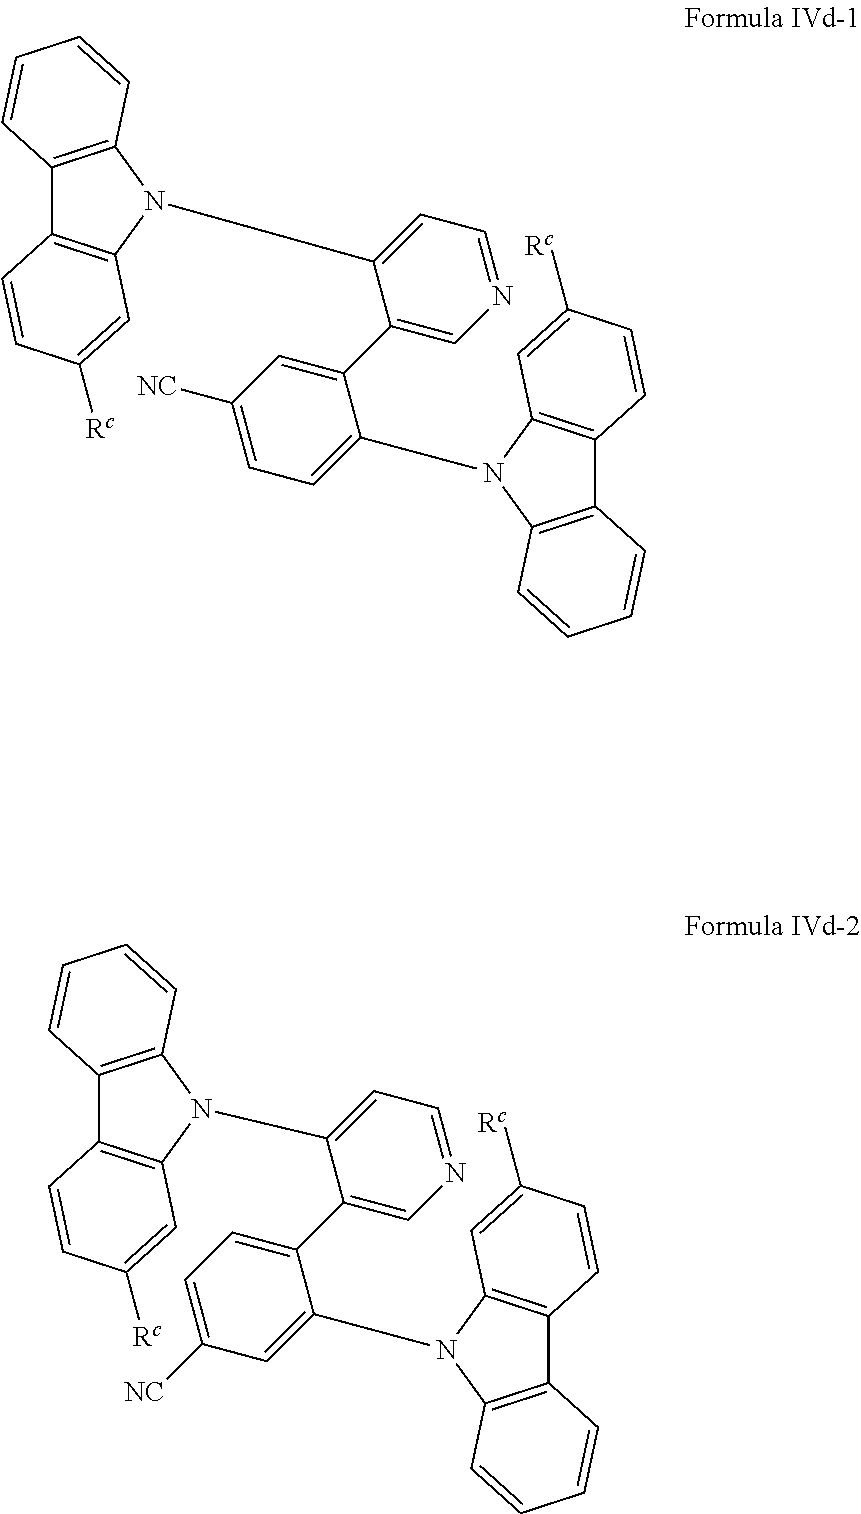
C12=C(N(C3=CC=NC=C3C3=CC([NC])=CC=C3N3C4=C(C5=C3C=CC=C5)C=CC([Rc])=C4)C3=C1C=CC([Rc])=C3)C=CC=C2.C12=C(N(C3=CC=NC=C3C3=CC=C([NC])C=C3N3C4=C(C5=C3C=CC=C5)C=CC([Rc])=C4)C3=C1C=CC([Rc])=C3)C=CC=C2
